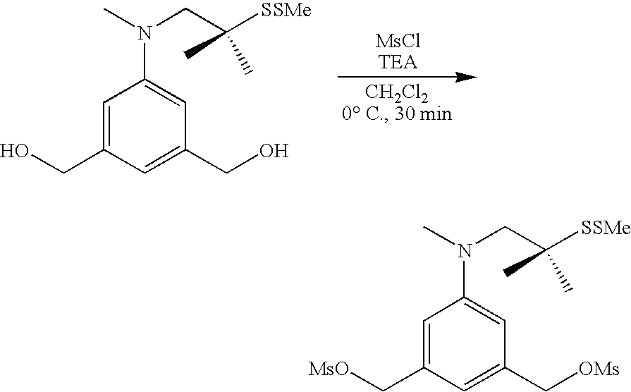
C1=C(CO)C=C(CO)C=C1N(CC([SSMe])(C)C)C.C1=C(C[MsO])C=C(C[OMs])C=C1N(CC([SSMe])(C)C)C
